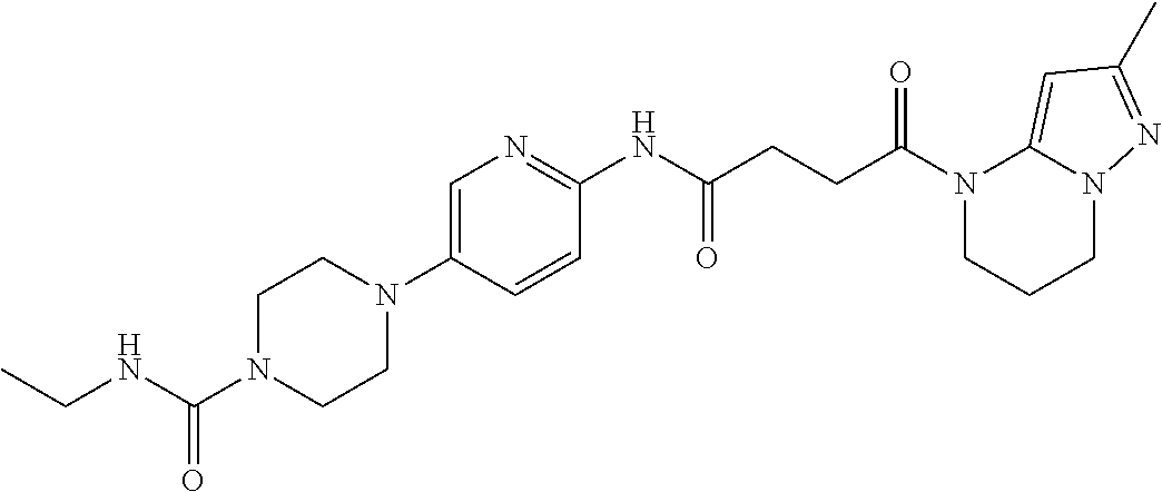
N1(C(=O)CCC(=O)NC2=NC=C(N3CCN(C(NCC)=O)CC3)C=C2)CCCN2C1=CC(C)=N2
